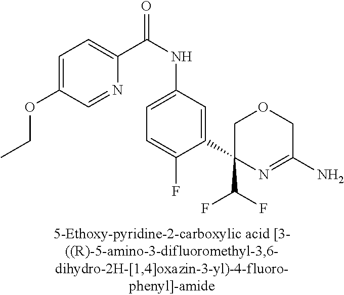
C1(C(F)F)(C2=CC(NC(=O)C3=CC=C(OCC)C=N3)=CC=C2F)N=C(N)COC1
